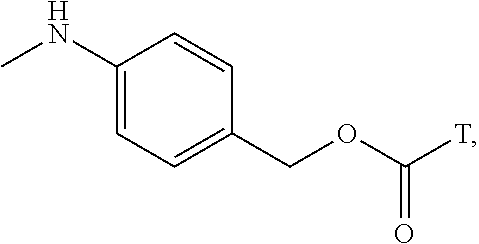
C1(NC)=CC=C(COC([T])=O)C=C1
